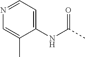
C1(C)=CN=CC=C1NC(C)=O
